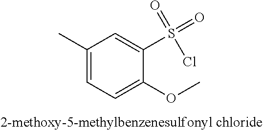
C1(C)=CC=C(OC)C(S(=O)(=O)Cl)=C1
